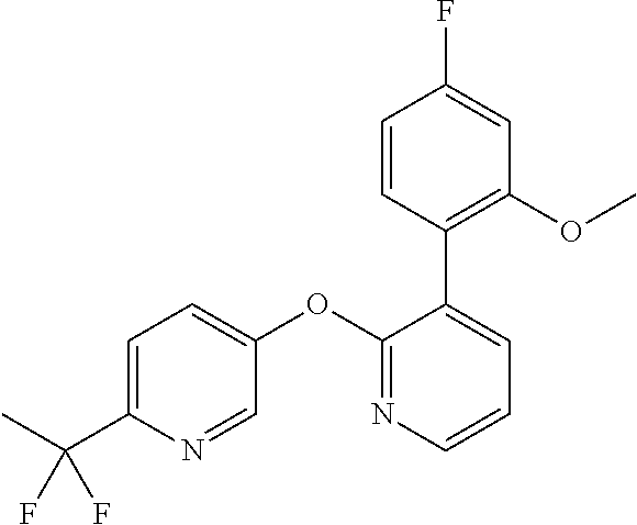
C1=C(C(F)(F)C)N=CC(OC2=NC=CC=C2C2=C(OC)C=C(F)C=C2)=C1
